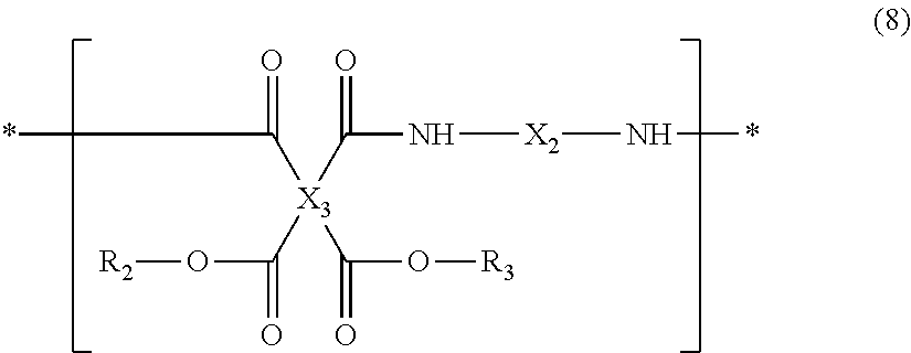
O(C([X3](C(*)=O)(C(O[R3])=O)C(N[X2]N*)=O)=O)[R2]
